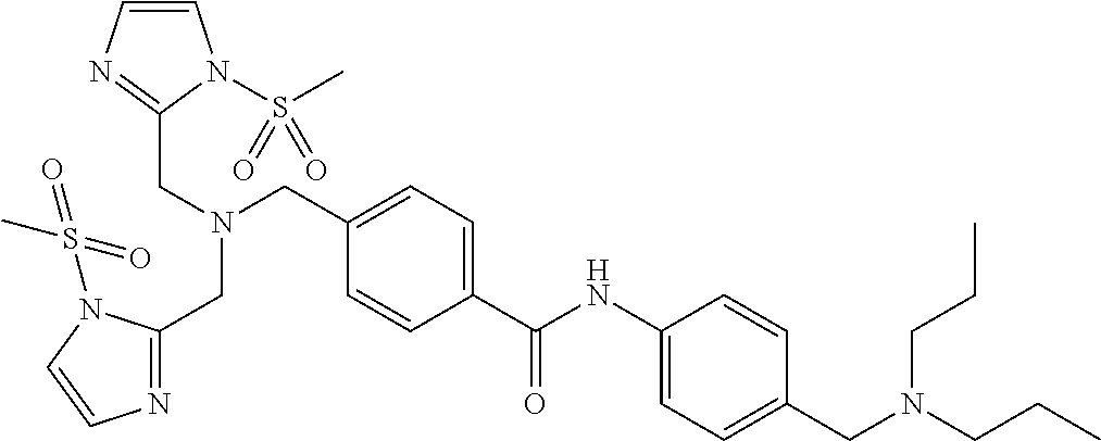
C1=C(C(NC2=CC=C(CN(CCC)CCC)C=C2)=O)C=CC(CN(CC2=NC=CN2S(=O)(C)=O)CC2=NC=CN2S(C)(=O)=O)=C1
